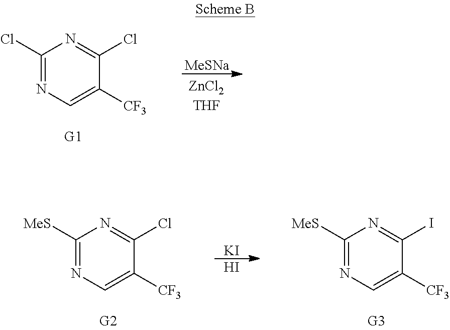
[MeSNa].C1(Cl)=NC=C([CF3])C(Cl)=N1.C1([MeS])=NC=C([CF3])C(Cl)=N1.[KI].I.C1([MeS])=NC=C([CF3])C(I)=N1
